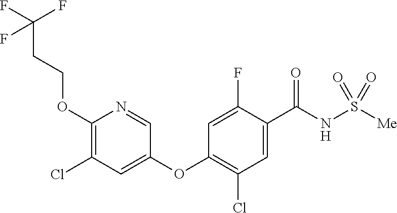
C1(OCCC(F)(F)F)=C(Cl)C=C(OC2=C(Cl)C=C(C(NS([Me])(=O)=O)=O)C(F)=C2)C=N1
